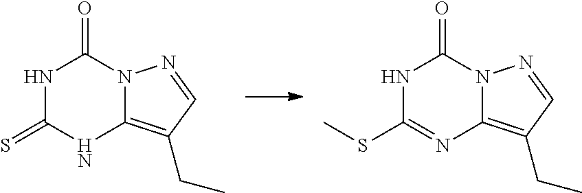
N12C(=O)NC(=S)NC1=C(CC)C=N2.N12C(=O)NC(SC)=NC1=C(CC)C=N2
